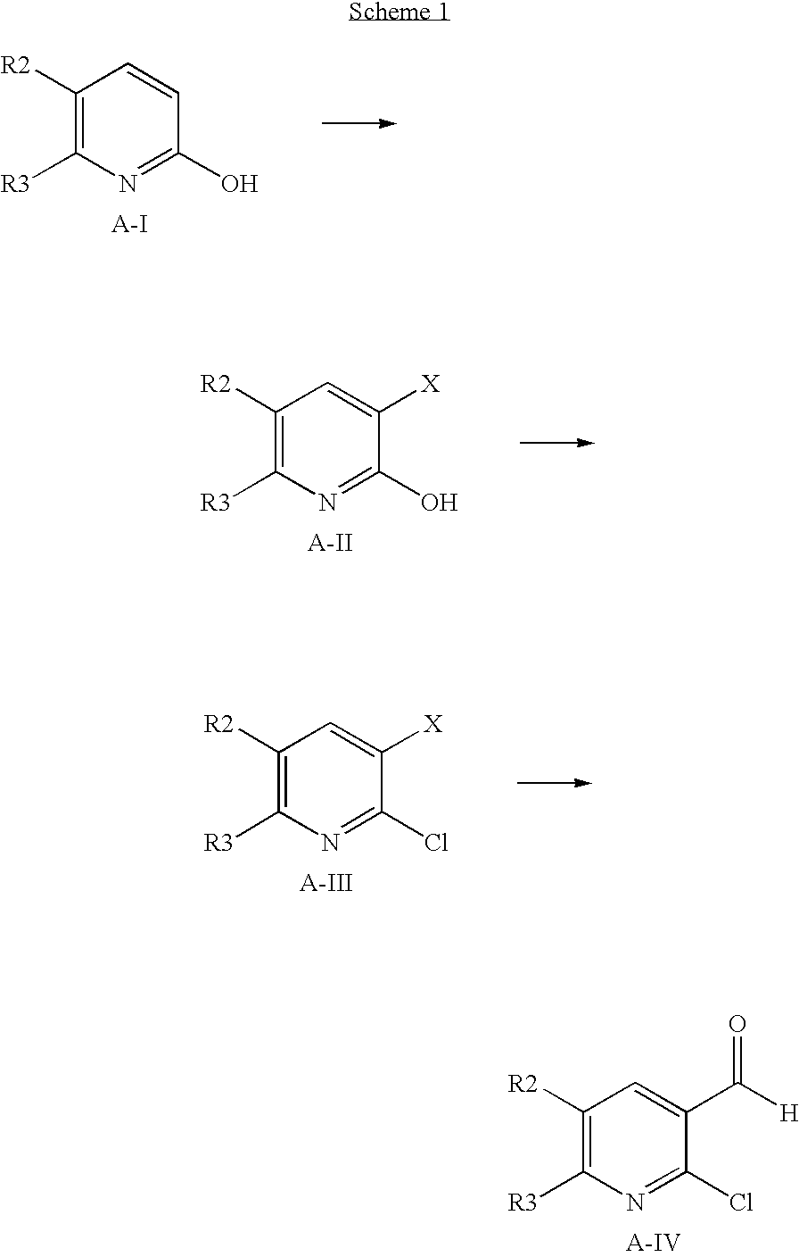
C1([R2])=C([R3])N=C(Cl)C(C([H])=O)=C1.C1([R2])=C([R3])N=C(O)C=C1.C1([R2])=C([R3])N=C(O)C([X])=C1.C1([R2])=C([R3])N=C(Cl)C([X])=C1
